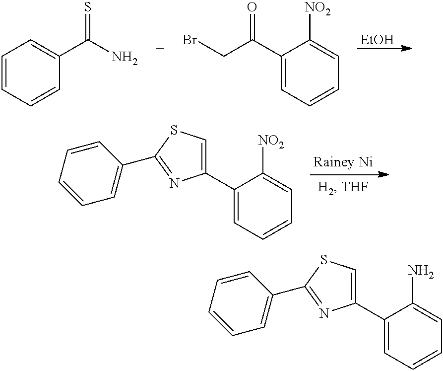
[EtOH].C1=CC=CC(C(N)=S)=C1.C1(C(CBr)=O)=CC=CC=C1[NO2].C1(C2=CSC(C3=CC=CC=C3)=N2)=CC=CC=C1[NO2].C1(C2=CSC(C3=CC=CC=C3)=N2)=CC=CC=C1N
